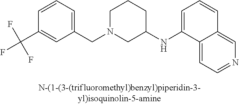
C1N(CC2=CC=CC(C(F)(F)F)=C2)CC(NC2=CC=CC3=CN=CC=C23)CC1
